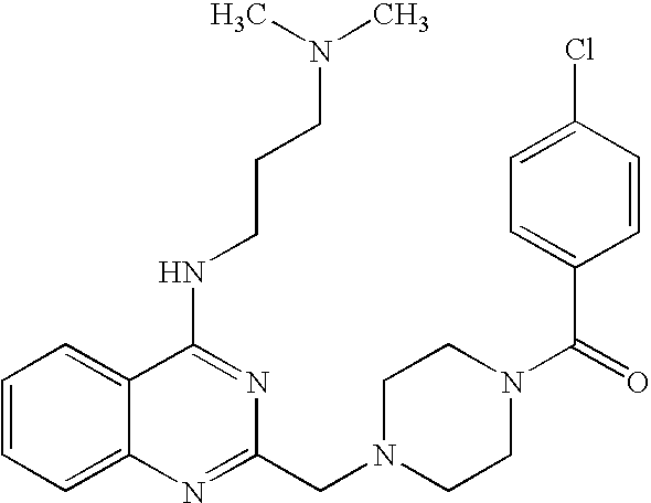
C1=CC=C2C(=C1)C(NCCCN(C)C)=NC(CN1CCN(C(=O)C3=CC=C(Cl)C=C3)CC1)=N2
